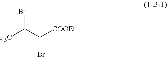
[F3C]C(C([COOEt])Br)Br
